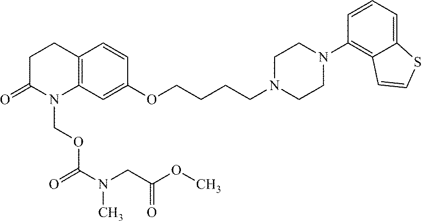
C12=C(C=C(OCCCCN3CCN(C4=C5C(=CC=C4)SC=C5)CC3)C=C1)N(COC(=O)N(CC(OC)=O)C)C(=O)CC2
